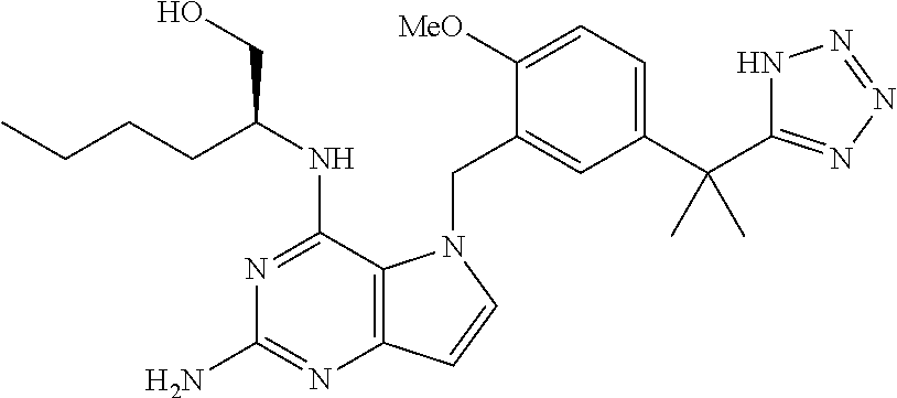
N1=C(NC(CCCC)CO)C2=C(N=C1N)C=CN2CC1=CC(C(C2=NN=NN2)(C)C)=CC=C1[MeO]
